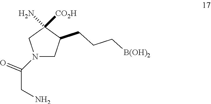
N1(C(CN)=O)CC(CCC[B(OH)2])C([CO2H])(N)C1
